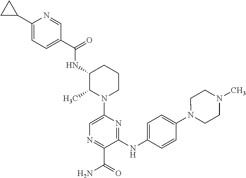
C1(NC(C2=CC=C(C3CC3)N=C2)=O)C(C)N(C2=CN=C(C(=O)N)C(NC3=CC=C(N4CCN(C)CC4)C=C3)=N2)CCC1
